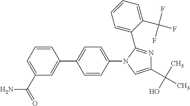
C1=CC(C2=CC=C(N3C(C4=CC=CC=C4C(F)(F)F)=NC(C(C)(O)C)=C3)C=C2)=CC(C(=O)N)=C1
